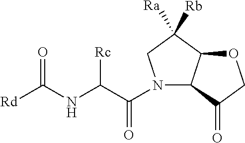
[Rd]C(NC(C(N1C2C(C([Rb])([Ra])C1)OCC2=O)=O)[Rc])=O
